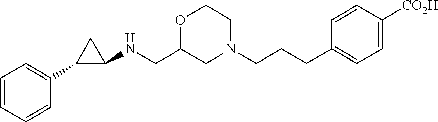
C1=CC=CC(C2C(NCC3CN(CCCC4=CC=C([CO2H])C=C4)CCO3)C2)=C1
